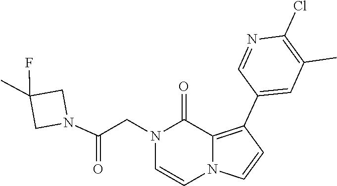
N1(CC(N2CC(C)(F)C2)=O)C=CN2C=CC(C3=CC(C)=C(Cl)N=C3)=C2C1=O
